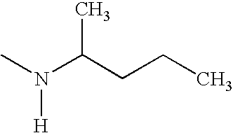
CN(C(CCC)C)[H]
